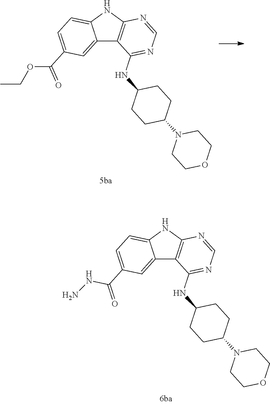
C12=CC(C(NN)=O)=CC=C1NC1=C2C(NC2CCC(N3CCOCC3)CC2)=NC=N1.C12=CC(C(OCC)=O)=CC=C1NC1=C2C(NC2CCC(N3CCOCC3)CC2)=NC=N1
